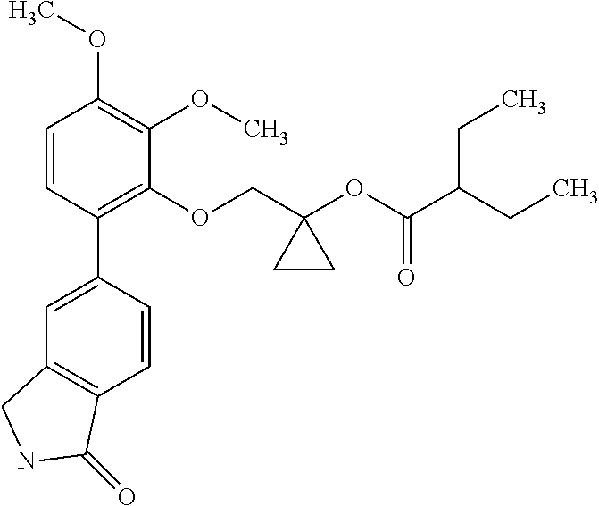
C1=CC(C2=CC3=C(C=C2)C(=O)NC3)=C(OCC2(OC(C(CC)CC)=O)CC2)C(OC)=C1OC
